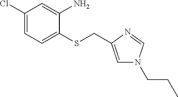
C1(Cl)=CC=C(SCC2=CN(CCC)C=N2)C(N)=C1
